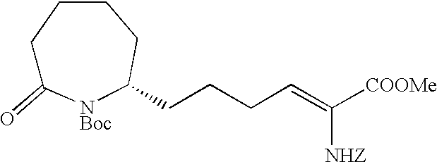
C1C(=O)[NBoc]C(CCCC=C([COOMe])[NHZ])CCC1
